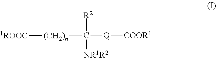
[(CH2)n](C([R2])([NR1R2])[Q][COOR1])[1ROOC]
